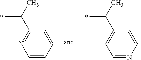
C1(C(C)C)=CC=NC=C1.C1(C(C)C)=NC=CC=C1
